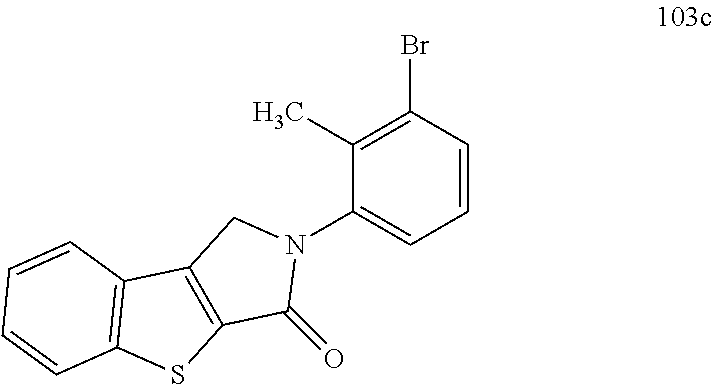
C1=CC(Br)=C(C)C(N2CC3=C(C2=O)SC2=C3C=CC=C2)=C1
